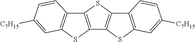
C12=C(SC3=C1SC1=C3C=CC([C7H15])=C1)C1=C(S2)C=C([C7H15])C=C1
